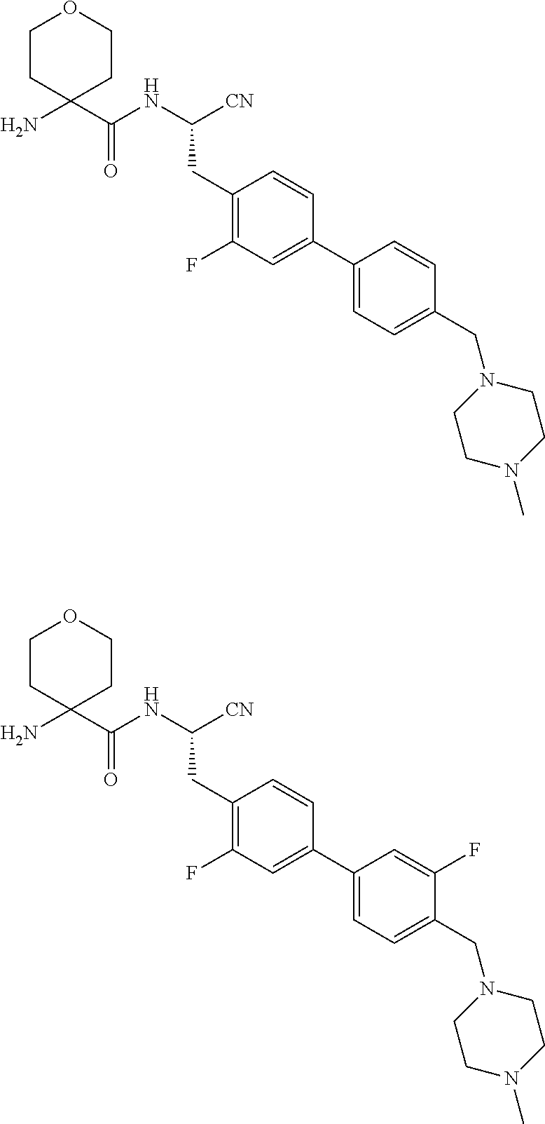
C1CC(N)(C(NC([CN])CC2=C(F)C=C(C3=CC=C(CN4CCN(C)CC4)C=C3)C=C2)=O)CCO1.C1CC(N)(C(NC([CN])CC2=C(F)C=C(C3=CC=C(CN4CCN(C)CC4)C(F)=C3)C=C2)=O)CCO1
